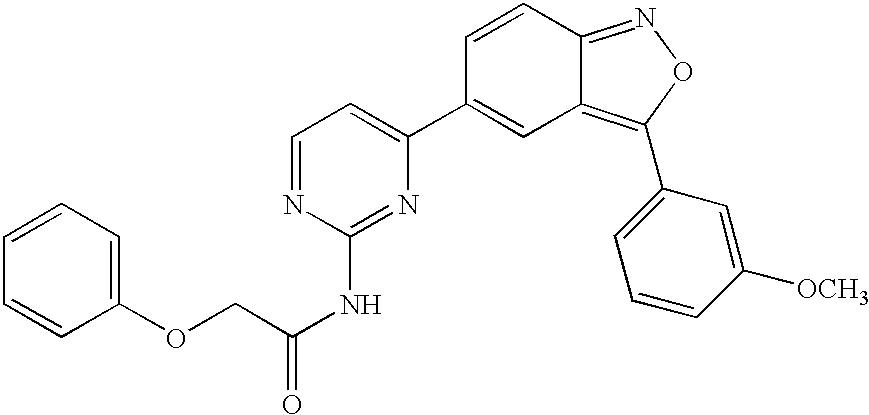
C12=C(C3=CC=CC([OCH3])=C3)ON=C1C=CC(C1=CC=NC(NC(=O)COC3=CC=CC=C3)=N1)=C2
